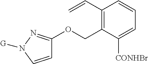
C1=CN([G])N=C1OCC1=C(C=C)C=CC=C1[CONHBr]
